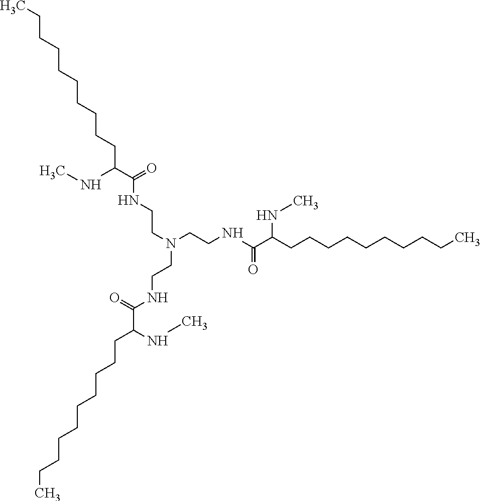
C(N(CCNC(C(CCCCCCCCCC)NC)=O)CCNC(C(CCCCCCCCCC)NC)=O)CNC(C(CCCCCCCCCC)NC)=O
